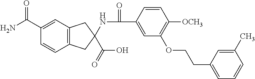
C1(C(N)=O)=CC2=C(C=C1)CC(C(O)=O)(NC(=O)C1=CC(OCCC3=CC=CC(C)=C3)=C([OCH3])C=C1)C2
